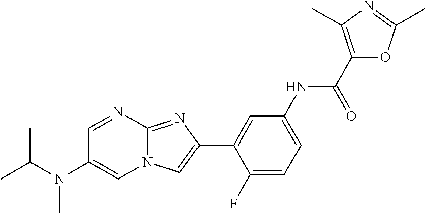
C1=NC2=NC(C3=CC(NC(C4=C(C)N=C(C)O4)=O)=CC=C3F)=CN2C=C1N(C(C)C)C
